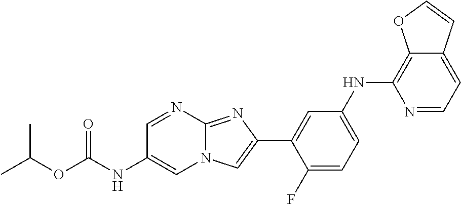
C1=NC2=NC(C3=CC(NC4=C5C(=CC=N4)C=CO5)=CC=C3F)=CN2C=C1NC(OC(C)C)=O
